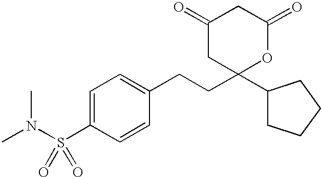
C1(=O)CC(C2CCCC2)(CCC2=CC=C(S(N(C)C)(=O)=O)C=C2)OC(=O)C1
